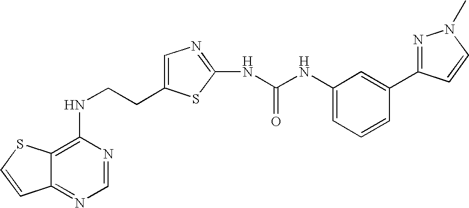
C(CNC1=C2C(=NC=N1)C=CS2)C1=CN=C(NC(=O)NC2=CC=CC(C3=NN(C)C=C3)=C2)S1
